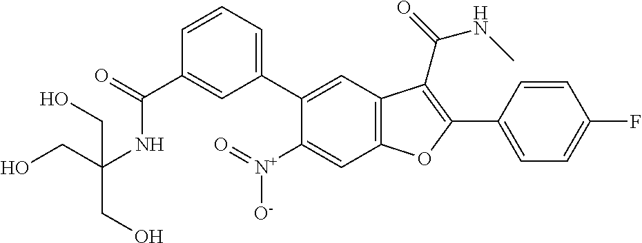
C1(C(=O)NC(CO)(CO)CO)=CC(C2=CC3=C(C=C2[N+](=O)[O-])OC(C2=CC=C(F)C=C2)=C3C(=O)NC)=CC=C1
